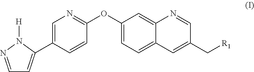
C1=C(C2=CC=NN2[H])C=CC(OC2=CC=C3C(=C2)N=CC(C[R1])=C3)=N1
